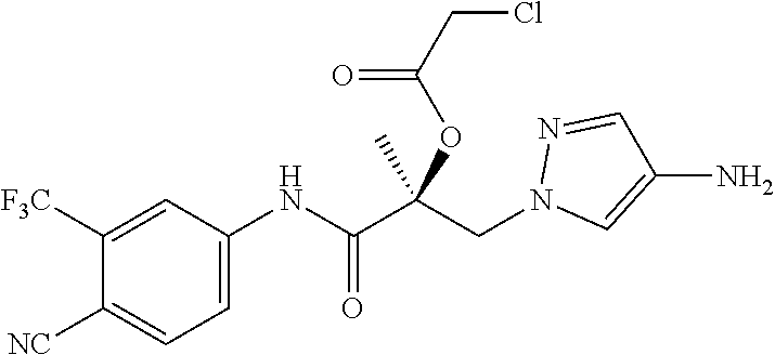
C1=C(NC(C(CN2C=C(N)C=N2)(C)OC(=O)CCl)=O)C=C([F3C])C([NC])=C1
